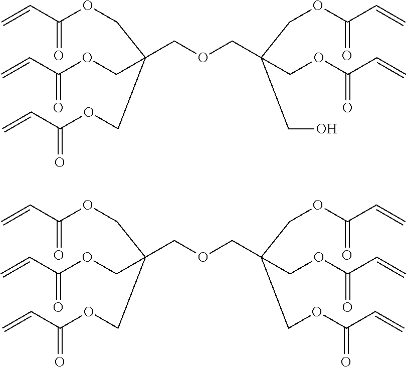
C(C(COC(C=C)=O)(COC(C=C)=O)COC(C=C)=O)OCC(COC(C=C)=O)(COC(C=C)=O)CO.C(C(COC(C=C)=O)(COC(C=C)=O)COC(C=C)=O)OCC(COC(C=C)=O)(COC(C=C)=O)COC(C=C)=O
